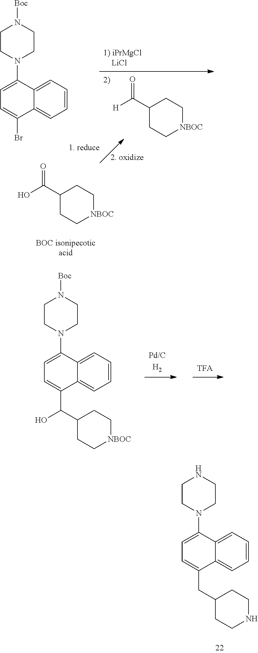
C1CN(C2=CC=C(Br)C3=CC=CC=C32)CCN1[Boc].O=C(C1CC[NBOC]CC1)[H].O=C(C1CC[NBOC]CC1)O.C1CN(C2=CC=C(C(C3CC[NBOC]CC3)O)C3=CC=CC=C32)CCN1[Boc].C1CN(C2=CC=C(CC3CCNCC3)C3=CC=CC=C32)CCN1
